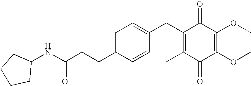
C1(=O)C(C)=C(CC2=CC=C(CCC(=O)NC3CCCC3)C=C2)C(=O)C(OC)=C1OC
